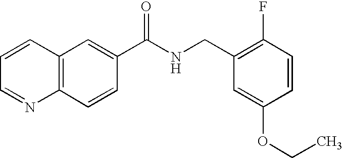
C1=CC=NC2=C1C=C(C(NCC1=C(F)C=CC(OCC)=C1)=O)C=C2
